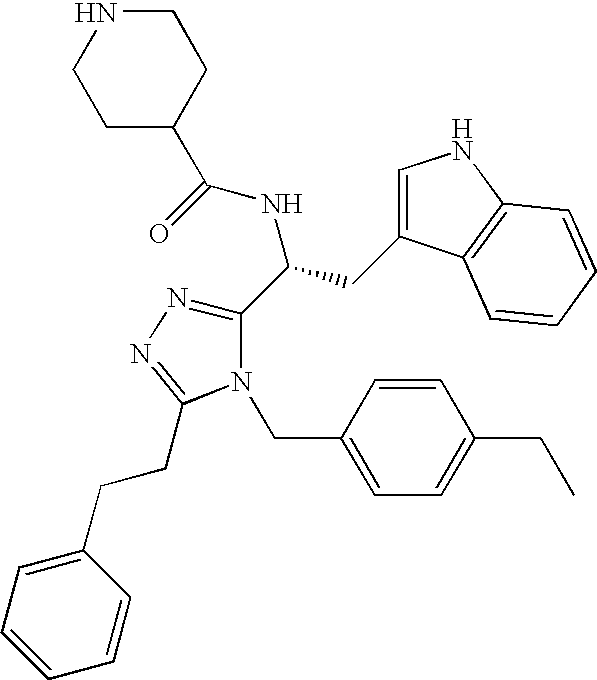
C(C1=CC=C(CC)C=C1)N1C(C(CC2=CNC3=C2C=CC=C3)NC(=O)C2CCNCC2)=NN=C1CCC1=CC=CC=C1
